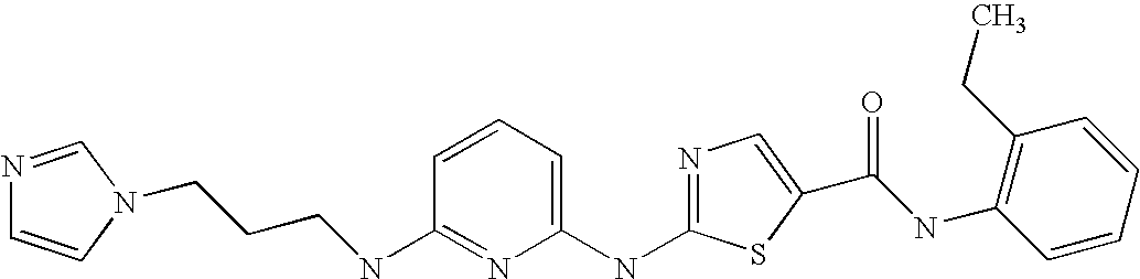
C1=CC(NCCCN2C=CN=C2)=NC(NC2=NC=C(C(=O)NC3=C(CC)C=CC=C3)S2)=C1
